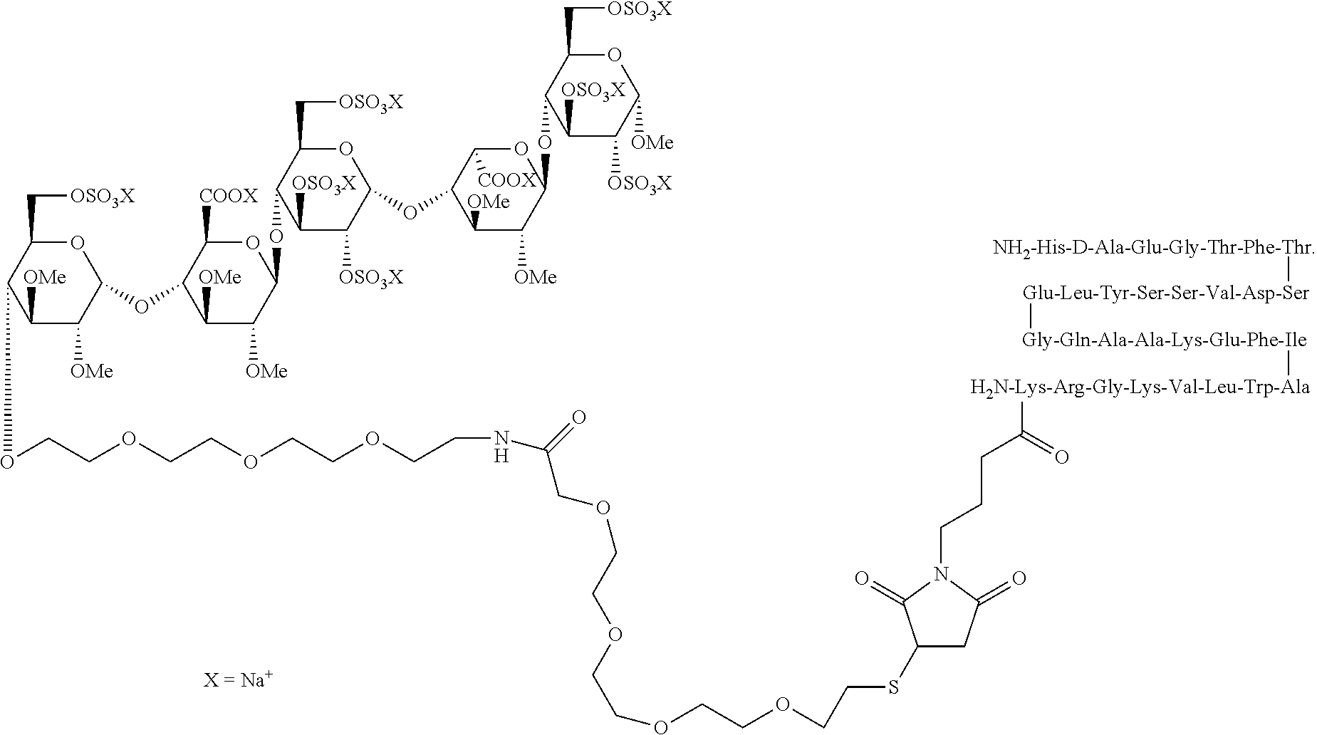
C1(C[OSO3X])OC(OC2C([COOX])OC(OC3C(C[OSO3X])OC(OC4C([COOX])OC(OC5C(C[OSO3X])OC([OMe])C([OSO3X])C5[OSO3X])C([OMe])C4[OMe])C([OSO3X])C3[OSO3X])C([OMe])C2[OMe])C([OMe])C([OMe])C1OCCOCCOCCOCCNC(=O)COCCOCCOCCOCCSC1CC(=O)N(CCCC(=O)[H2N-Lys-Arg-Gly-Lys-Val-Leu-Trp-Ala][Gly-Gln-Ala-Ala-Lys-Glu-Phe-Ile][Glu-Leu-Tyr-Ser-Ser-Val-Asp-Ser][NH2-His-D-Ala-Glu-Gly-Thr-Phe-Thr])C1=O
